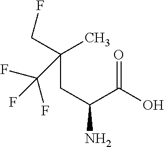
C(CC(C(=O)O)N)(C)(CF)C(F)(F)F
